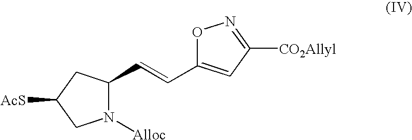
N1([Alloc])C(C=CC2=CC([CO2Allyl])=NO2)CC([AcS])C1
